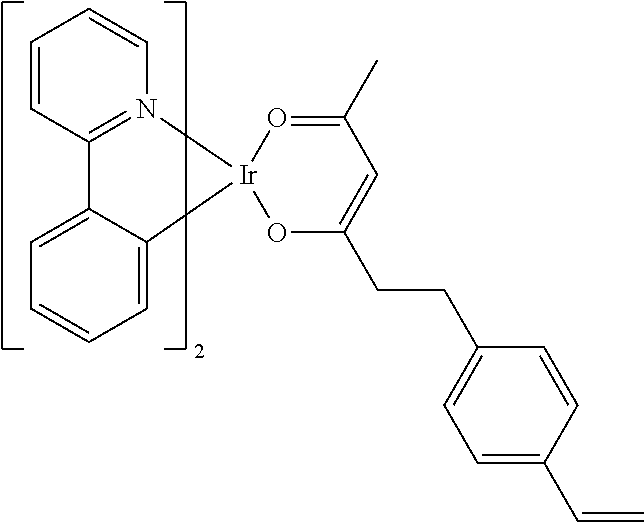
C1=C2C(=CC=C1)C1=N([Ir]23OC(CCC2=CC=C(C=C)C=C2)=CC(C)=O3)C=CC=C1
